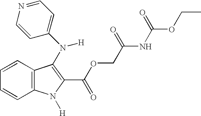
C1=CC2=C(C=C1)C(N(C1=CC=NC=C1)[H])=C(C(OCC(NC(OCC)=O)=O)=O)N2[H]
